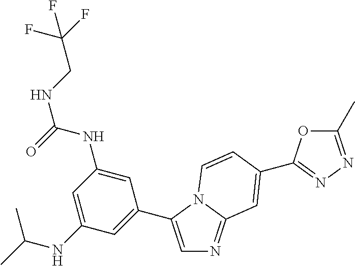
C1=C(NC(C)C)C=C(C2=CN=C3N2C=CC(C2=NN=C(C)O2)=C3)C=C1NC(=O)NCC(F)(F)F
